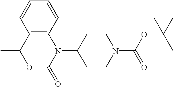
C1=CC2=C(C=C1)C(C)OC(=O)N2C1CCN(C(=O)OC(C)(C)C)CC1
